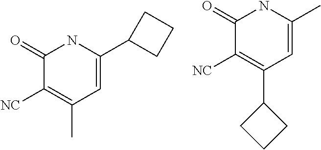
C1=C(C2CCC2)NC(=O)C([NC])=C1C.CC1=CC(C2CCC2)=C([NC])C(=O)N1
